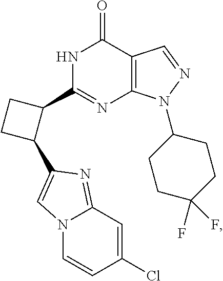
C1CC(C2=CN3C=CC(Cl)=CC3=N2)C1C1=NC2=C(C(=O)N1)C=NN2C1CCC(F)(F)CC1
